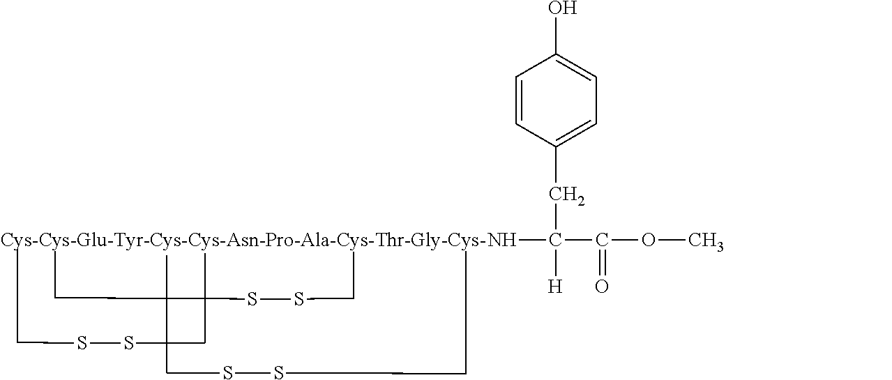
CCSSCC.S(SC)CC.CSSCCC.OC1=CC=C(CC(C(OC)=O)([H])N)C=C1
